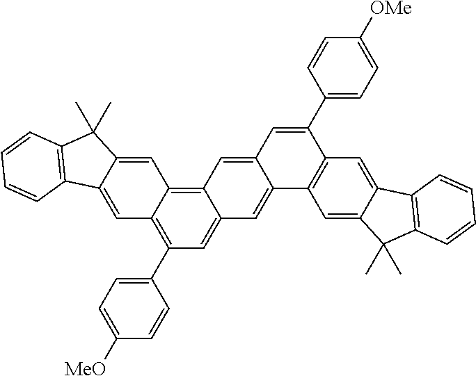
C1(C2=C3C(=C4C(=C2)C=C2C(=C4)C=C(C4=CC=C([OMe])C=C4)C4=C2C=C2C(=C4)C4=C(C2(C)C)C=CC=C4)C=C2C(=C3)C3=C(C2(C)C)C=CC=C3)=CC=C([MeO])C=C1
